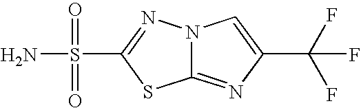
C12=NC(C(F)(F)F)=CN1N=C(S(=O)(=O)N)S2
